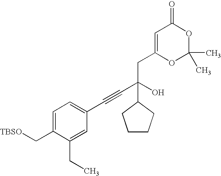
C1=C(CC(C2CCCC2)(O)C#CC2=CC=C(C[TBSO])C(CC)=C2)OC(C)(C)OC1=O
